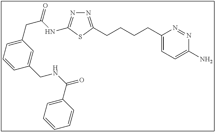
N1=C(CCCCC2=CC=C(N)N=N2)SC(NC(CC2=CC=CC(CNC(=O)C3=CC=CC=C3)=C2)=O)=N1
